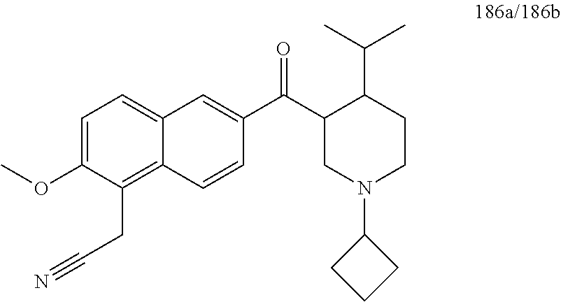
C1=C(OC)C(CC#N)=C2C(=C1)C=C(C(C1CN(C3CCC3)CCC1C(C)C)=O)C=C2
